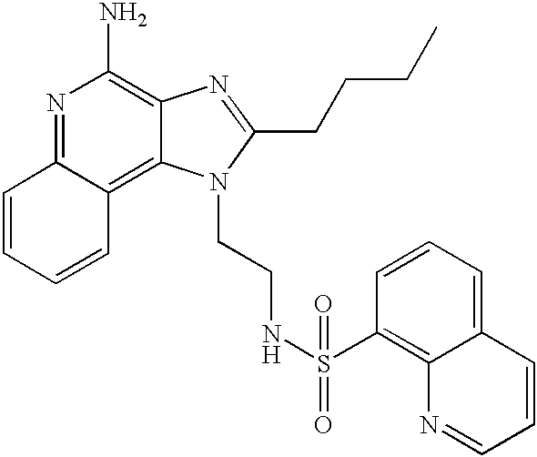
N1=C2C(=C3C(=C1N)N=C(CCCC)N3CCNS(C1=C3C(=CC=C1)C=CC=N3)(=O)=O)C=CC=C2
